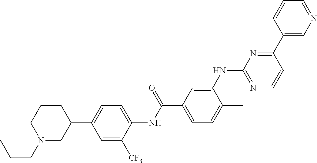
N1(CCC)CC(C2=CC=C(NC(C3=CC=C(C)C(NC4=NC=CC(C5=CN=CC=C5)=N4)=C3)=O)C([CF3])=C2)CCC1
